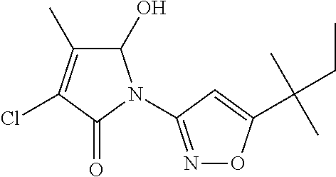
C1(O)C(C)=C(Cl)C(=O)N1C1=NOC(C(CC)(C)C)=C1
